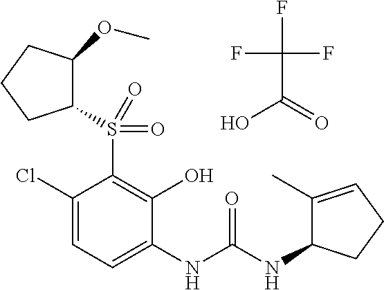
C1(Cl)=CC=C(NC(NC2C(C)=CCC2)=O)C(O)=C1S(=O)(=O)C1C(OC)CCC1.FC(F)(F)C(=O)O
